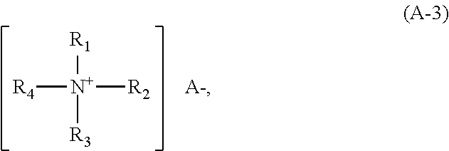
[R4][N+]([R2])([R1])[R3].[A-]
